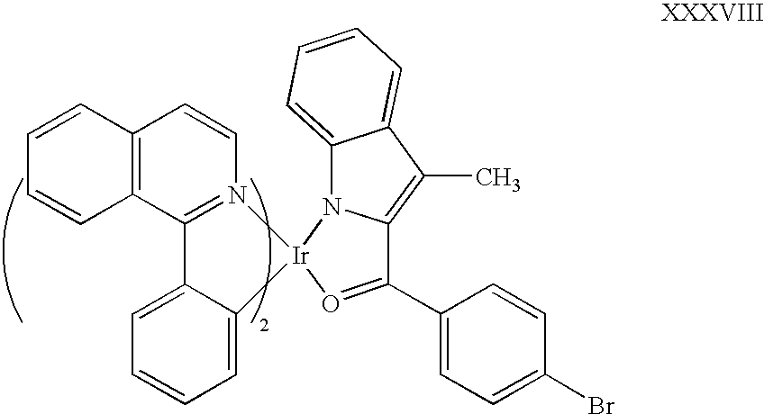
C1=CC=CC2=C1C=CN1=C2C2=CC=CC=C2[Ir]12O=C(C1=CC=C(Br)C=C1)C1=C(C)C3=CC=CC=C3N21
